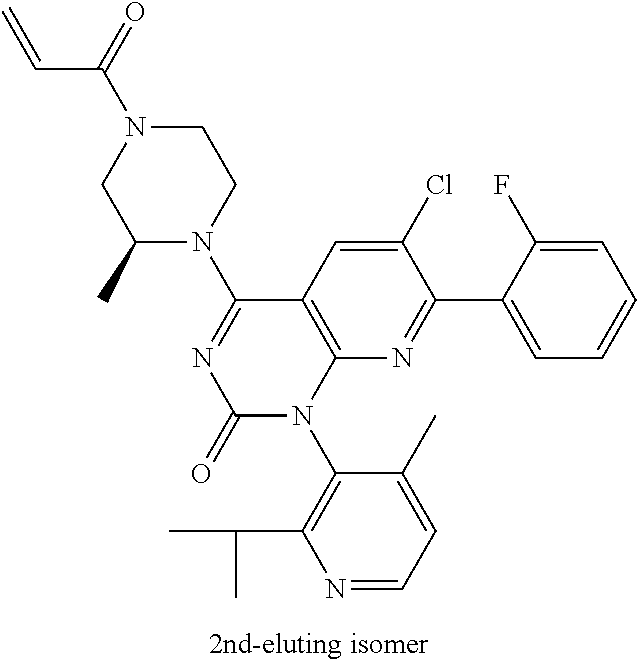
C1N(C(C=C)=O)CC(C)N(C2=NC(=O)N(C3=C(C(C)C)N=CC=C3C)C3=C2C=C(Cl)C(C2=CC=CC=C2F)=N3)C1
